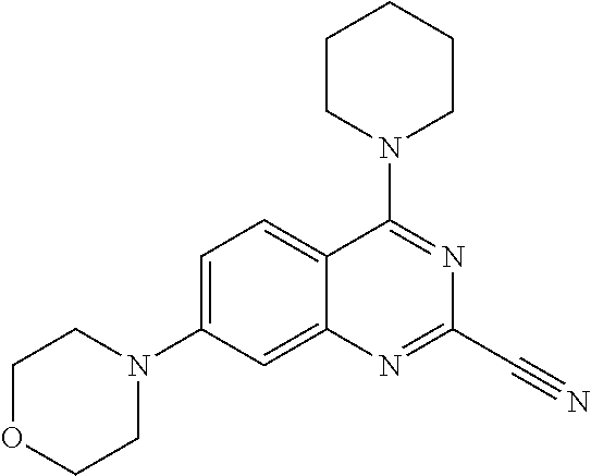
C1OCCN(C2=CC=C3C(=C2)N=C(C#N)N=C3N2CCCCC2)C1
